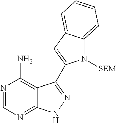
C12=C(N)N=CN=C1NN=C2C1=CC2=CC=CC=C2N1[SEM]
